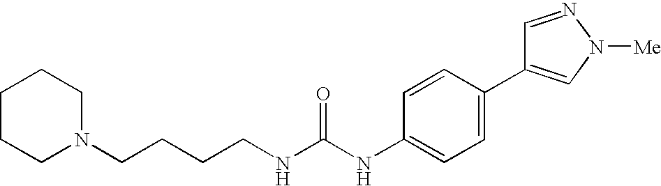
C1CCN(CCCCNC(NC2=CC=C(C3=CN([Me])N=C3)C=C2)=O)CC1
